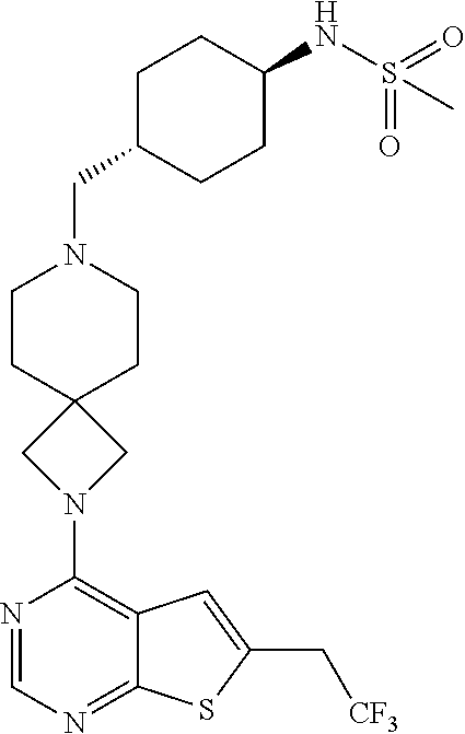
N1=CN=C2C(=C1N1CC3(C1)CCN(CC1CCC(NS(=O)(=O)C)CC1)CC3)C=C(C[CF3])S2
